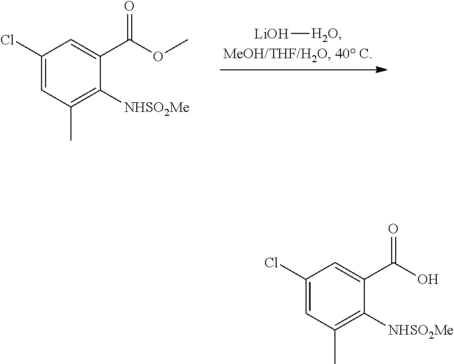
[LiOH][H2O].C1(Cl)=CC(C)=C([NHSO2Me])C(C(OC)=O)=C1.C1(Cl)=CC(C)=C([NHSO2Me])C(C(O)=O)=C1
